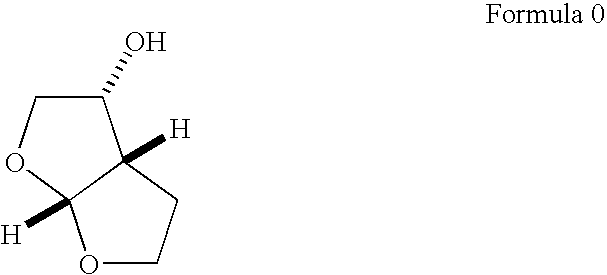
O1CCC2([H])C1([H])OCC2O
